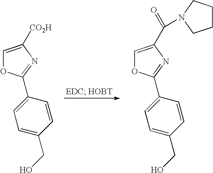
C1=C(CO)C=CC(C2=NC([CO2H])=CO2)=C1.C1=C(CO)C=CC(C2=NC(C(=O)N3CCCC3)=CO2)=C1
